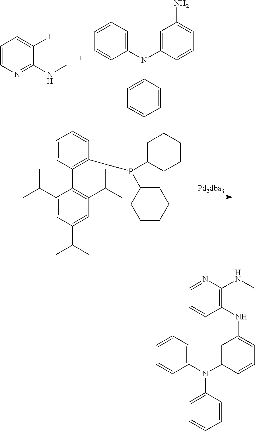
C1=CN=C(NC)C(I)=C1.C1=C(N(C2=CC=CC=C2)C2=CC=CC=C2)C=CC=C1N.C1=CC(C2=C(C(C)C)C=C(C(C)C)C=C2C(C)C)=C(P(C2CCCCC2)C2CCCCC2)C=C1.C1=C(N(C2=CC=CC=C2)C2=CC=CC=C2)C=CC=C1NC1=C(NC)N=CC=C1
